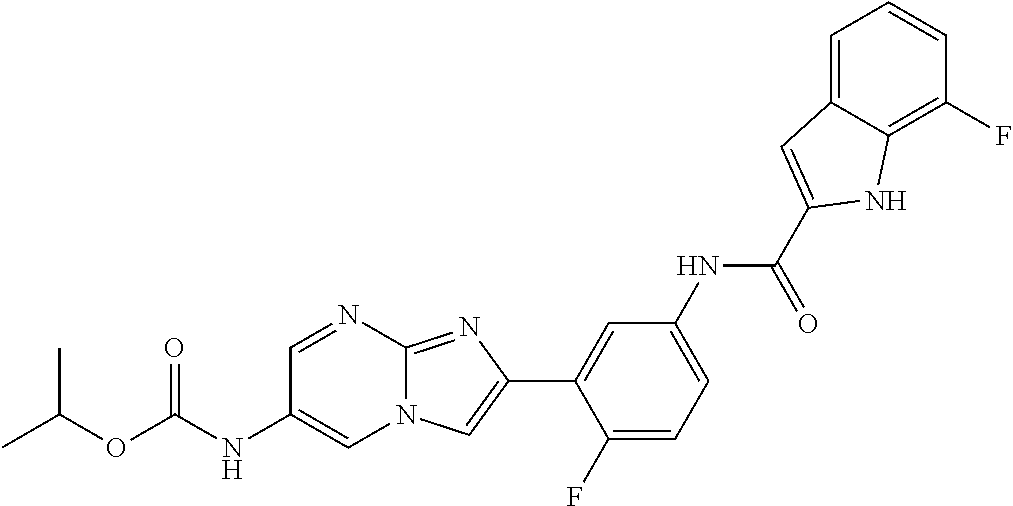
C1=NC2=NC(C3=CC(NC(=O)C4=CC5=CC=CC(F)=C5N4)=CC=C3F)=CN2C=C1NC(OC(C)C)=O
